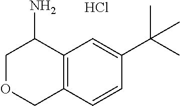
C1OCC2=C(C1N)C=C(C(C)(C)C)C=C2.Cl
